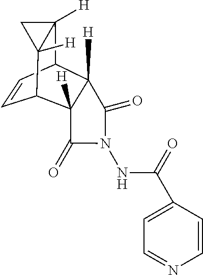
C1=CC2C3([H])C([H])(C1C1([H])C2([H])C1)C(=O)N(NC(=O)C1=CC=NC=C1)C3=O
